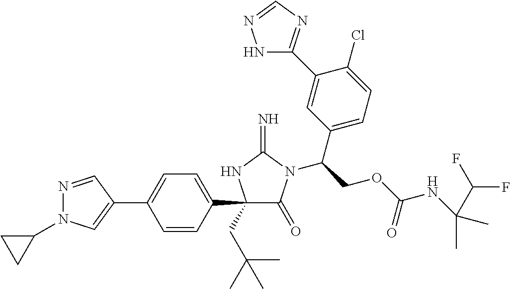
C1(C2=CC=C(C3(CC(C)(C)C)C(=O)N(C(COC(NC(C(F)F)(C)C)=O)C4=CC=C(Cl)C(C5=NC=NN5)=C4)C(=N)N3)C=C2)=CN(C2CC2)N=C1
